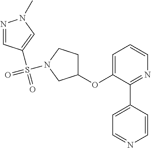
C1(OC2=CC=CN=C2C2=CC=NC=C2)CCN(S(=O)(=O)C2=CN(C)N=C2)C1
